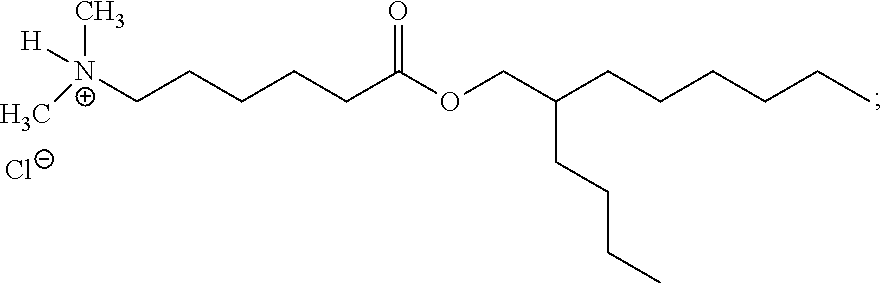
C(CCCCC(OCC(CCCCCC)CCCC)=O)[N+]([H])(C)C.[Cl-]
